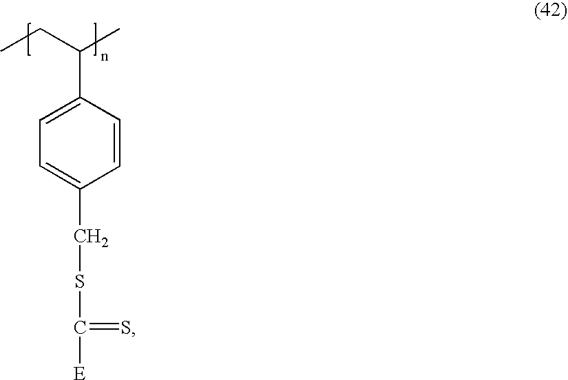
C(C(C)C1=CC=C(CSC(=S)[E])C=C1)C
